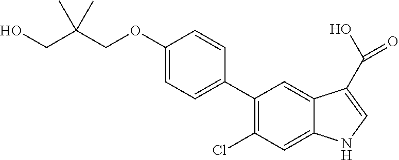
C(O)C(COC1=CC=C(C2=C(Cl)C=C3C(=C2)C(C(O)=O)=CN3)C=C1)(C)C
